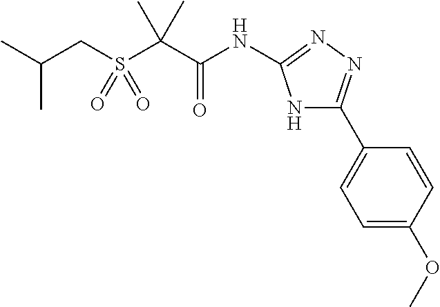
CC(CS(C(C(NC1=NN=C(C2=CC=C(OC)C=C2)N1)=O)(C)C)(=O)=O)C
